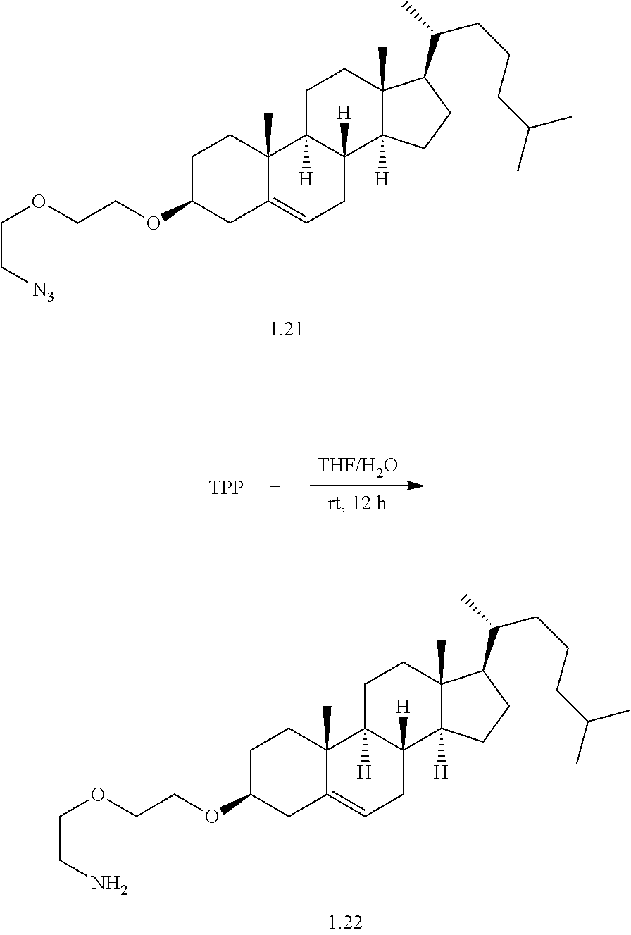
C1C(OCCOCCN)CC2=CCC3([H])C([H])(C2(C)C1)CCC1(C)C3([H])CCC1C(CCCC(C)C)C.C1C(OCCOCC[N3])CC2=CCC3([H])C([H])(C2(C)C1)CCC1(C)C3([H])CCC1C(CCCC(C)C)C.[TPP]
